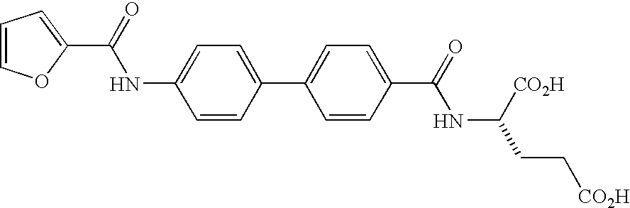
C1=CC=C(C(=O)NC2=CC=C(C3=CC=C(C(NC([CO2H])CC[CO2H])=O)C=C3)C=C2)O1
